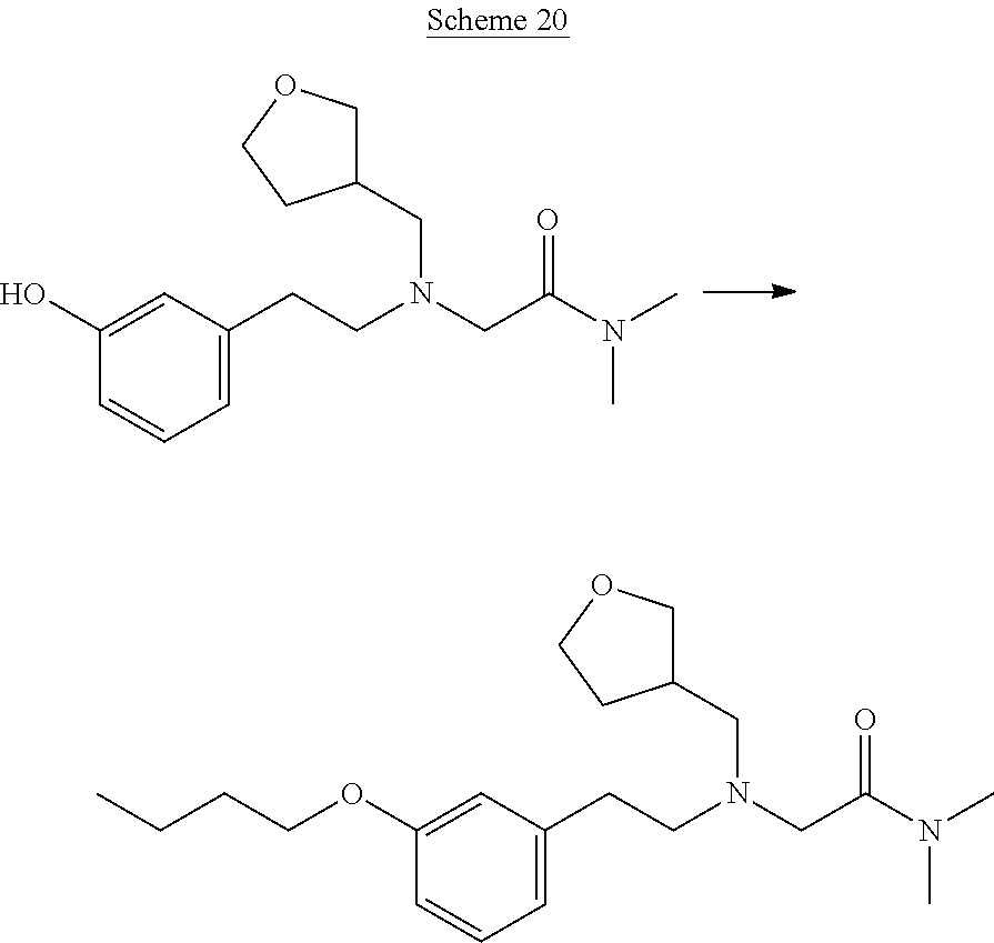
C1(O)=CC(CCN(CC(N(C)C)=O)CC2COCC2)=CC=C1.C1(OCCCC)=CC(CCN(CC(N(C)C)=O)CC2COCC2)=CC=C1
